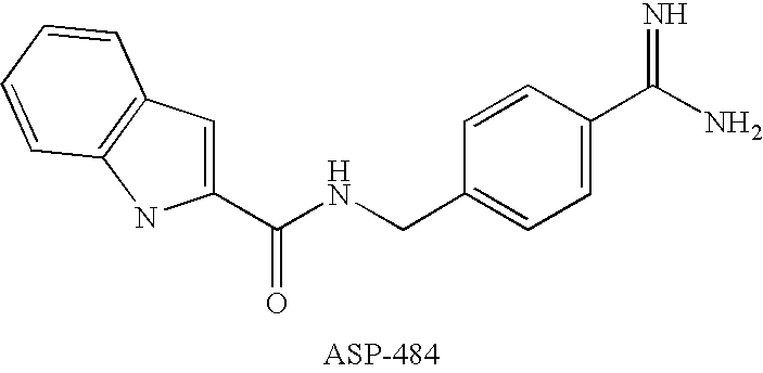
C1(C(NCC2=CC=C(C(N)=N)C=C2)=O)=CC2=C(N1)C=CC=C2
